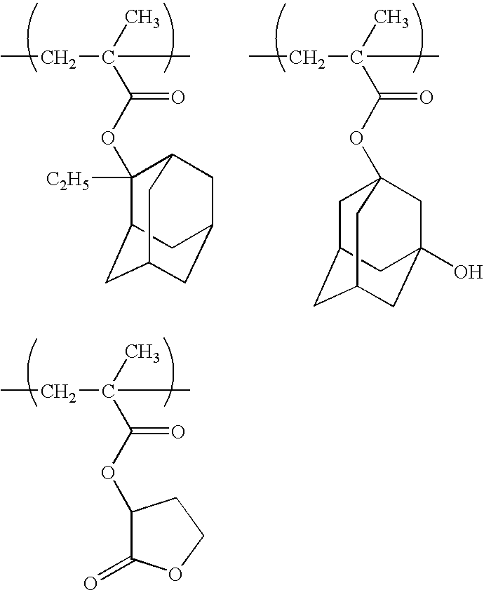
CCC(C)(C)C(=O)OC1C(=O)OCC1.CCC(C)(C)C(=O)OC1([C2H5])C2CC3CC(CC1C3)C2.CCC(C)(C)C(=O)OC12CC3CC(CC(O)(C1)C3)C2
